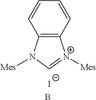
C12=C(N([Mes])C=[N+]1[Mes])C=CC=C2.[I-].B
